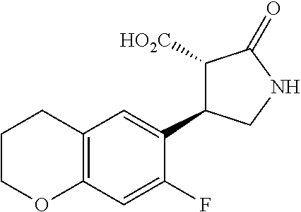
C1([HO2C])C(C2=CC3=C(C=C2F)OCCC3)CNC1=O
